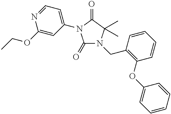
C1(=O)N(CC2=C(OC3=CC=CC=C3)C=CC=C2)C(C)(C)C(=O)N1C1=CC=NC(OCC)=C1
